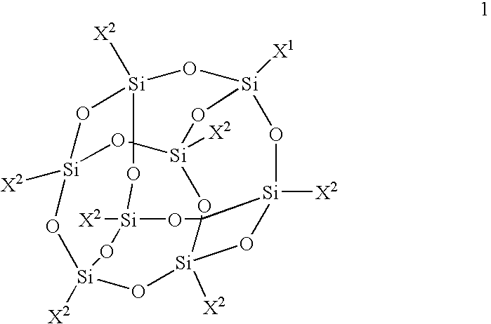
O1[Si]2([X2])O[Si]3([X2])O[Si]4([X2])O[Si]5([X2])O[Si]6([X1])O[Si]([X2])(O2)C12[Si]([X2])(OC45O[Si]([X2])(O2)O3)O6
